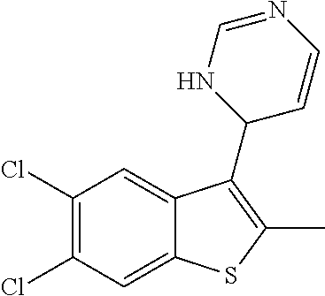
C1(Cl)=C(Cl)C=C2C(=C1)C(C1C=CN=CN1)=C(C)S2
